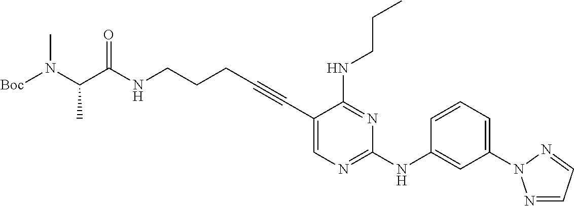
C(NCCCC#CC1=CN=C(NC2=CC(N3N=CC=N3)=CC=C2)N=C1NCCC)(=O)C(N([Boc])C)C
